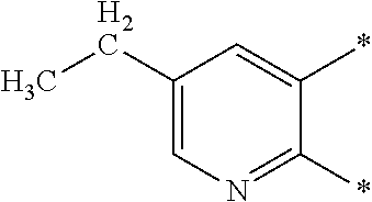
C1(*)=NC=C(CC)C=C1*
